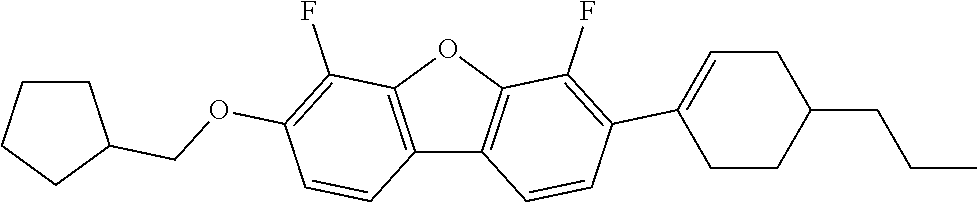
C12=C(OC3=C1C=CC(C1=CCC(CCC)CC1)=C3F)C(F)=C(OCC1CCCC1)C=C2
